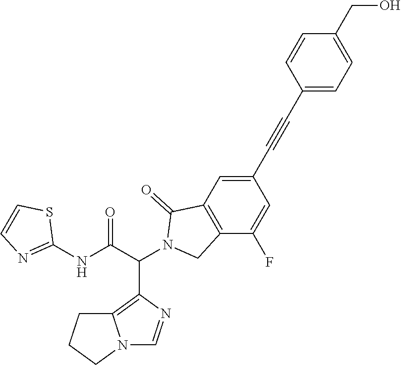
OCC1=CC=C(C#CC2=CC3=C(C(F)=C2)CN(C(C(NC2=NC=CS2)=O)C2=C4N(C=N2)CCC4)C3=O)C=C1
